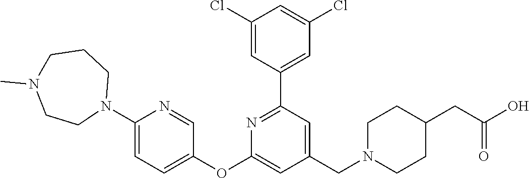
C1(Cl)=CC(C2=NC(OC3=CC=C(N4CCCN(C)CC4)N=C3)=CC(CN3CCC(CC(O)=O)CC3)=C2)=CC(Cl)=C1
